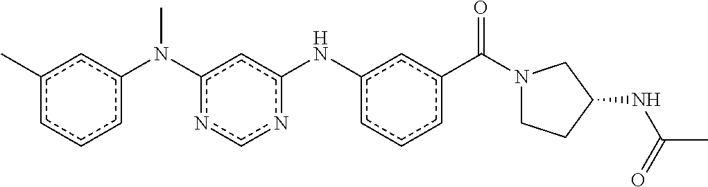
c1cc(N(c2cc(Nc3cc(C(N4CCC(NC(C)=O)C4)=O)ccc3)ncn2)C)cc(C)c1
